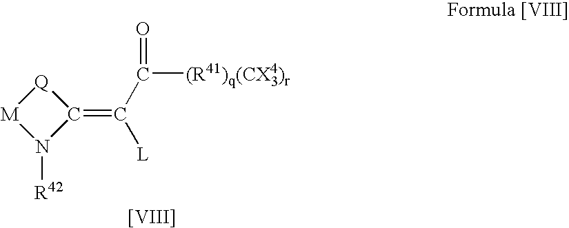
[M]1N([R42])C(=C([L])C([(R41)q(CX4)r])=O)[Q]1.[[VIII]]
